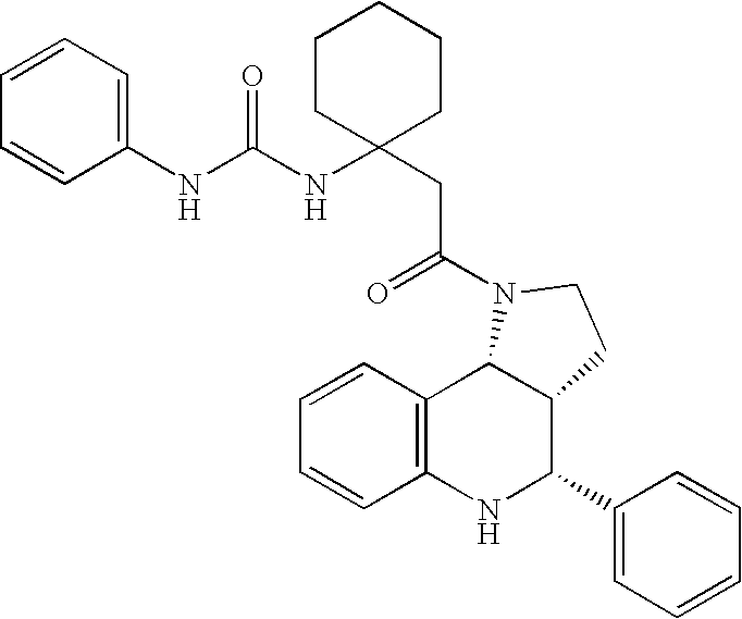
C12=C(NC(C3=CC=CC=C3)C3C1N(C(=O)CC1(NC(=O)NC4=CC=CC=C4)CCCCC1)CC3)C=CC=C2
